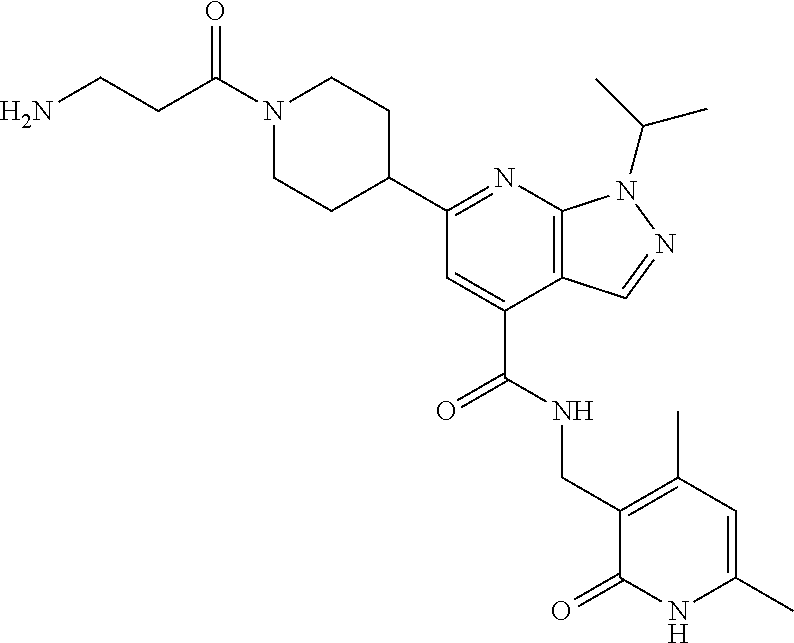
C1(C2=NC3=C(C(C(NCC4=C(C)C=C(C)NC4=O)=O)=C2)C=NN3C(C)C)CCN(C(CCN)=O)CC1
